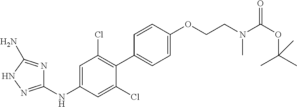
C1(NC2=CC(Cl)=C(C3=CC=C(OCCN(C(OC(C)(C)C)=O)C)C=C3)C(Cl)=C2)=NNC(N)=N1
